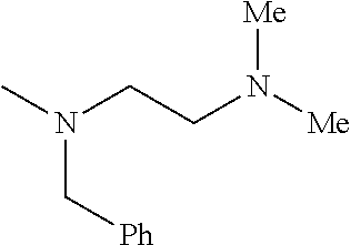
CN(CCN([Me])[Me])C[Ph]
